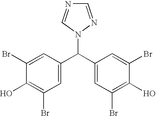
C1(C(C2=CC(Br)=C(O)C(Br)=C2)N2C=NC=N2)=CC(Br)=C(O)C(Br)=C1
